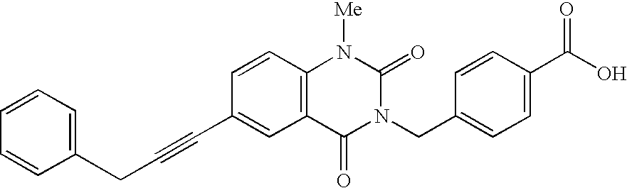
C1=CC2=C(C=C1C#CCC1=CC=CC=C1)C(=O)N(CC1=CC=C(C(O)=O)C=C1)C(=O)N2[Me]
